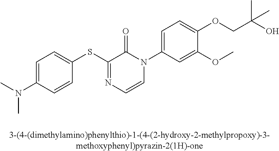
C1(SC2=NC=CN(C3=CC=C(OCC(O)(C)C)C(OC)=C3)C2=O)=CC=C(N(C)C)C=C1
